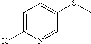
C1=C(Cl)N=CC(SC)=C1
